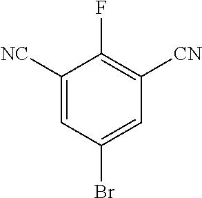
C1([NC])=CC(Br)=CC([CN])=C1F
